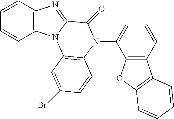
C1=CC2=C(C=C1)N1C(=N2)C(=O)N(C2=CC=CC3=C2OC2=C3C=CC=C2)C2=C1C=C(Br)C=C2
